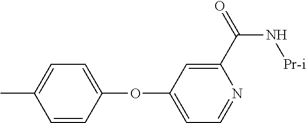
C1=C(C)C=CC(OC2=CC=NC(C(N[Pr-i])=O)=C2)=C1
